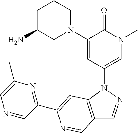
C12=C(N(C3=CN(C)C(=O)C(N4CCCC(N)C4)=C3)N=C1)C=C(C1=NC(C)=CN=C1)N=C2
